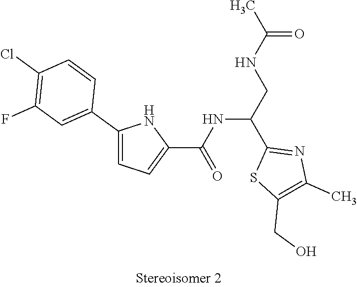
N(CC(C1=NC(C)=C(CO)S1)NC(C1=CC=C(C2=CC(F)=C(Cl)C=C2)N1)=O)C(C)=O
